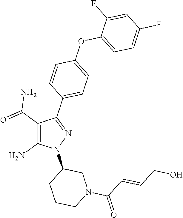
C1(C(=O)N)=C(N)N(C2CCCN(C(C=CCO)=O)C2)N=C1C1=CC=C(OC2=CC=C(F)C=C2F)C=C1
